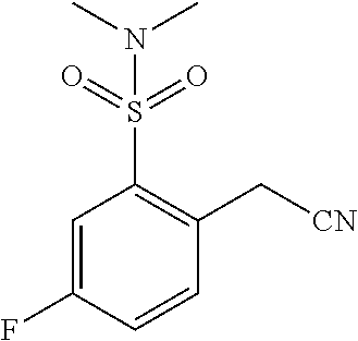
C1=C(F)C=CC(C[CN])=C1S(=O)(=O)N(C)C
